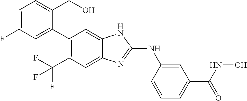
C(C1=C(C2=CC(F)=CC=C2CO)C=C2C(=C1)N=C(NC1=CC(C(NO)=O)=CC=C1)N2)(F)(F)F
